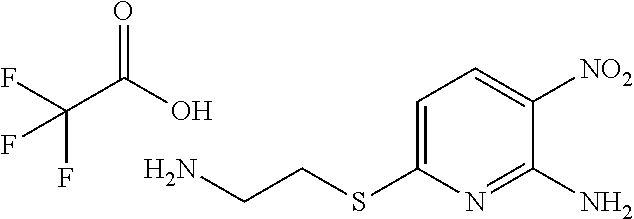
C1=C(SCCN)N=C(N)C([NO2])=C1.OC(C(F)(F)F)=O
